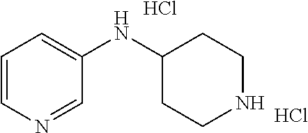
C1=CN=CC(NC2CCNCC2)=C1.Cl.Cl
